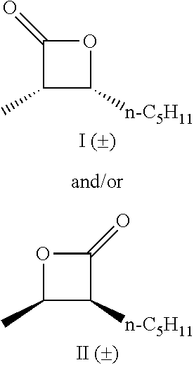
C1(C)C([n-C5H11])C(=O)O1.C1(C)C([n-C5H11])OC1=O
